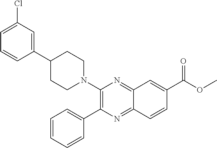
C1(N2CCC(C3=CC(Cl)=CC=C3)CC2)=C(C2=CC=CC=C2)N=C2C(=N1)C=C(C(OC)=O)C=C2
